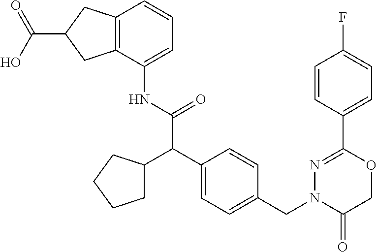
C1(NC(C(C2=CC=C(CN3C(=O)COC(C4=CC=C(F)C=C4)=N3)C=C2)C2CCCC2)=O)=CC=CC2=C1CC(C(O)=O)C2
